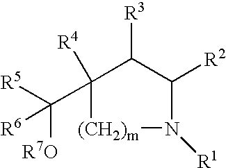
C1(C([R5])([R7O])[R6])([R4])[(CH2)m]N([R1])C([R2])C1[R3]
